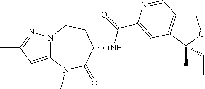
N12C(=CC(C)=N1)N(C)C(=O)C(NC(C1=CC3=C(COC3(C)CC)C=N1)=O)CC2
